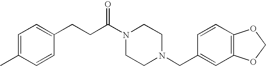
C1=C(C)C=CC(CCC(=O)N2CCN(CC3=CC4=C(C=C3)OCO4)CC2)=C1
